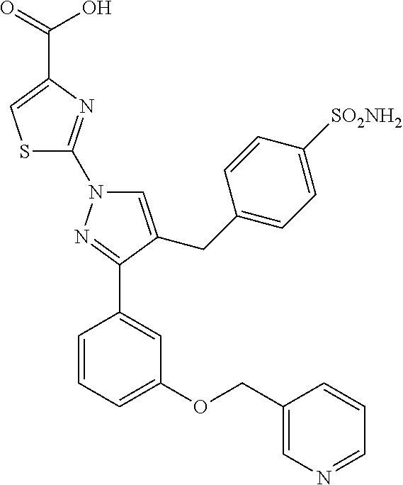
S1C(N2C=C(CC3=CC=C([SO2NH2])C=C3)C(C3=CC(OCC4=CN=CC=C4)=CC=C3)=N2)=NC(C(O)=O)=C1
